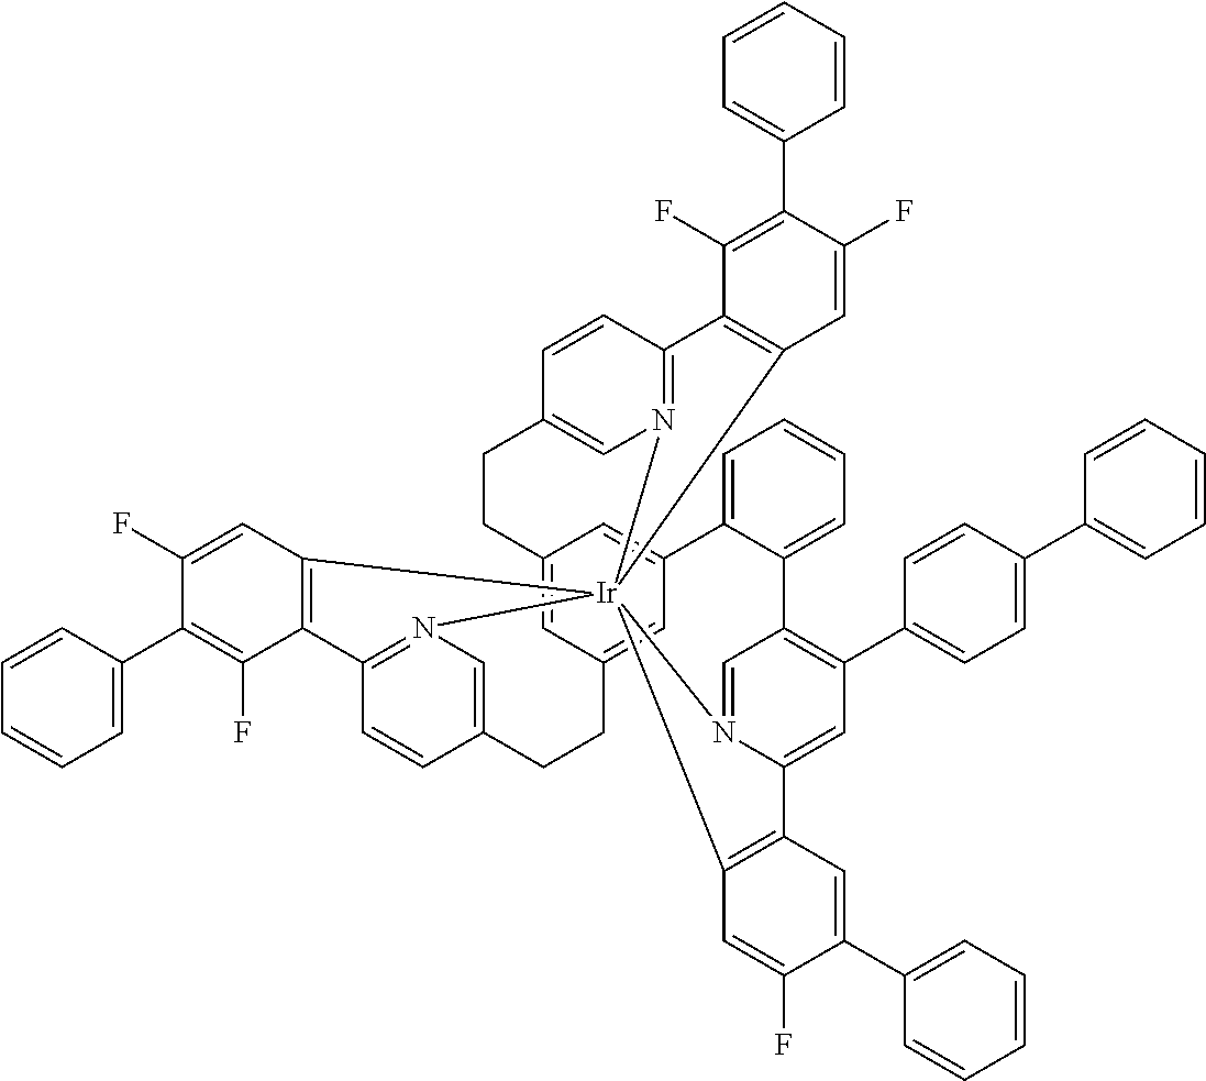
C12=CC3=CC(=C1)C1=CC=CC=C1C1=C(C4=CC=C(C5=CC=CC=C5)C=C4)C=C4N(=C1)[Ir]15(N6=C(C=CC(=C6)CC3)C3=C1C=C(F)C(C1=CC=CC=C1)=C3F)(N1=C(C=CC(=C1)CC2)C1=C5C=C(F)C(C2=CC=CC=C2)=C1F)C1=C4C=C(C2=CC=CC=C2)C(F)=C1
